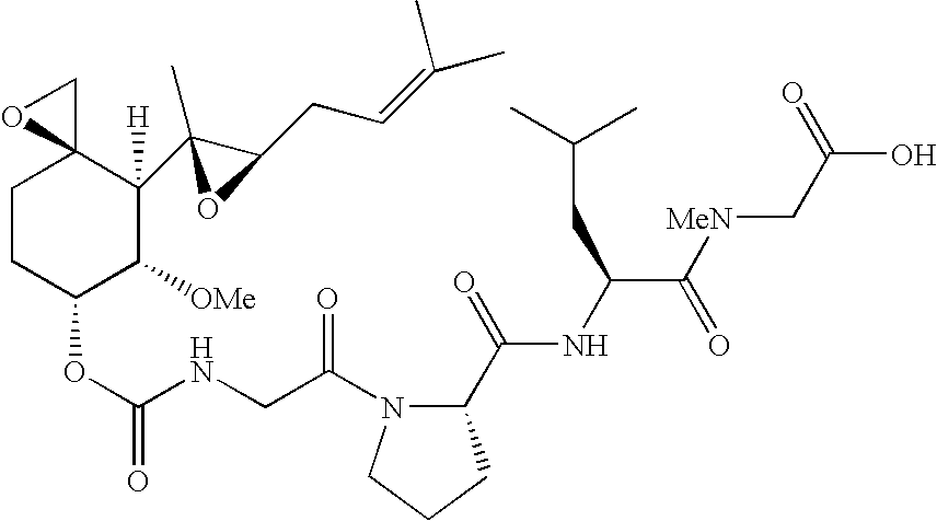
C1CC(OC(=O)NCC(=O)N2C(C(=O)NC(C(=O)[MeN]CC(=O)O)CC(C)C)CCC2)C([OMe])C(C2(C)C(CC=C(C)C)O2)([H])C12CO2
